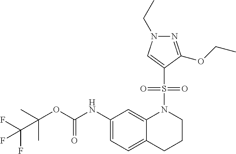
C(OC(NC1=CC=C2C(=C1)N(S(=O)(=O)C1=CN(CC)N=C1OCC)CCC2)=O)(C)(C)C(F)(F)F
